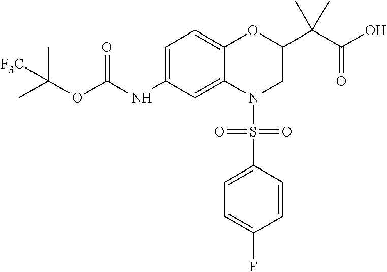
C1=C(NC(OC(C)(C)[F3C])=O)C=C2C(=C1)OC(C(C(O)=O)(C)C)CN2S(C1=CC=C(F)C=C1)(=O)=O
